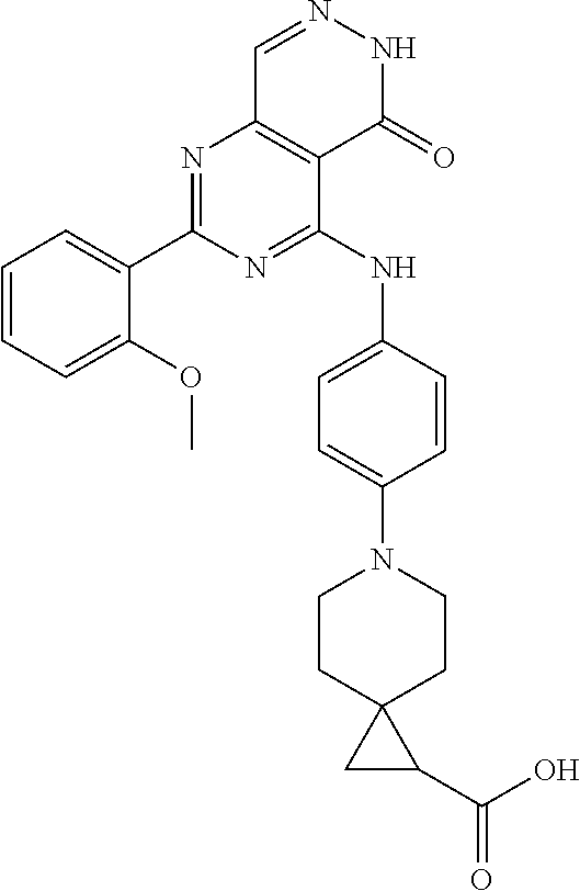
N1=C(C2=CC=CC=C2OC)N=C(NC2=CC=C(N3CCC4(CC3)CC4C(O)=O)C=C2)C2=C1C=NNC2=O
